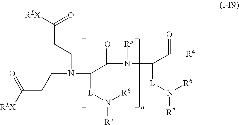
C(CCN(CCC([RLX])=O)C([L]N([R7])[R6])C(=O)N(C(C([R4])=O)[L]N([R7])[R6])[R5])([RLX])=O
